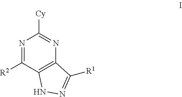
N1=C([R2])C2=C(N=C1[Cy])C([R1])=NN2
